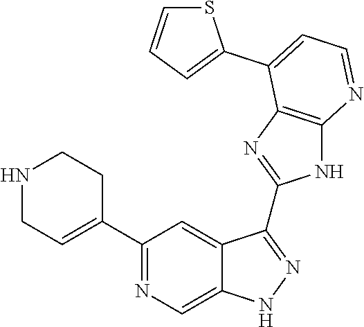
C1(C2=NC=C3C(=C2)C(C2=NC4=C(N2)N=CC=C4C2=CC=CS2)=NN3)=CCNCC1
